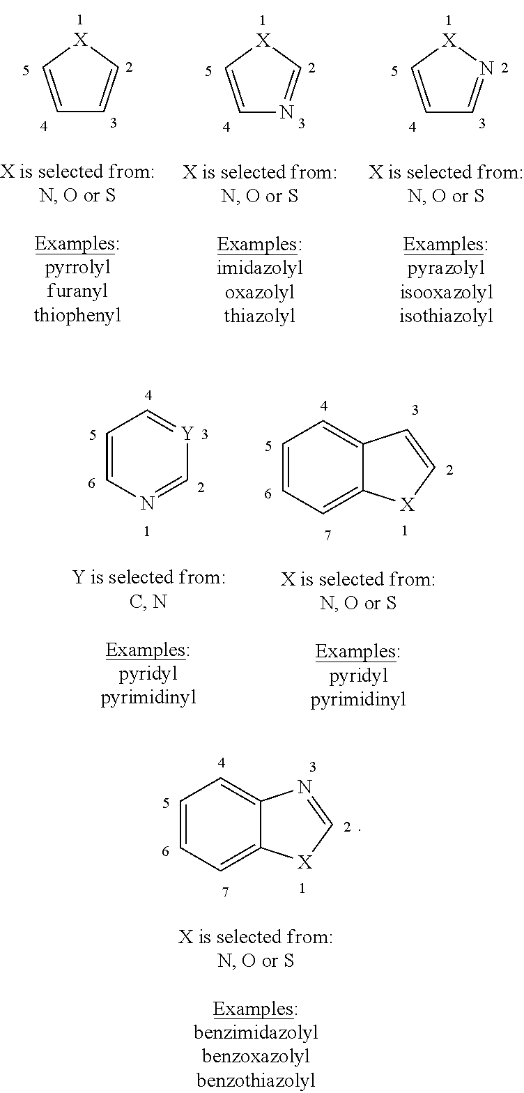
C1=C[X]C=C1.C1=C[X]C=N1.C1=C[X]N=C1.C1=CN=C[Y]=C1.C1=CC=C2C(=C1)C=C[X]2.C1=CC=C2C(=C1)N=C[X]2
